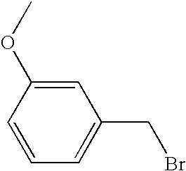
O(C1=CC(CBr)=CC=C1)C
